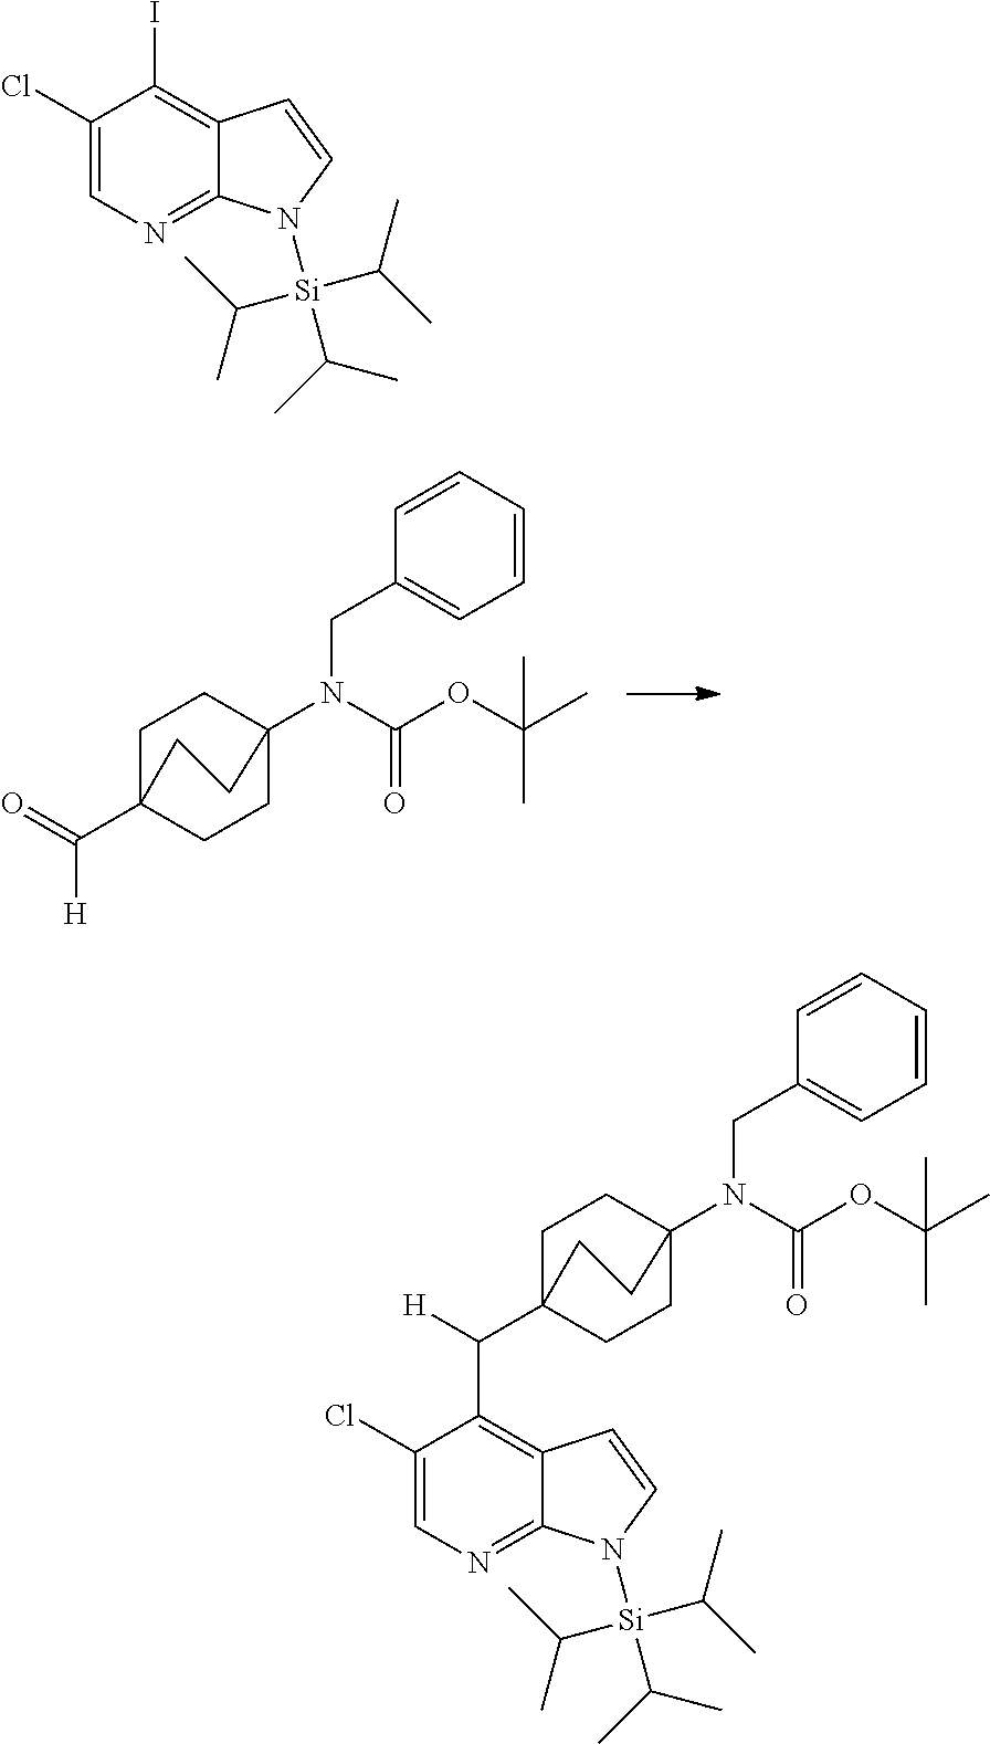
C1C2(C(=O)[H])CCC(N(C(OC(C)(C)C)=O)CC3=CC=CC=C3)(C1)CC2.ClC1=CN=C2C(=C1I)C=CN2[Si](C(C)C)(C(C)C)C(C)C.C1C2(C([H])C3=C4C(=NC=C3Cl)N([Si](C(C)C)(C(C)C)C(C)C)C=C4)CCC(N(C(OC(C)(C)C)=O)CC3=CC=CC=C3)(C1)CC2
